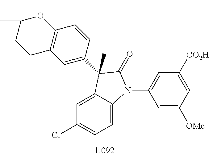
C1=C2C(=CC=C1Cl)N(C1=CC([CO2H])=CC([OMe])=C1)C(=O)C2(C)C1=CC2=C(C=C1)OC(C)(C)CC2
